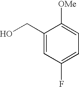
C1(CO)=CC(F)=CC=C1[OMe]
